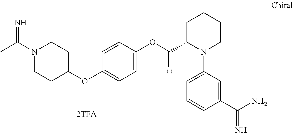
CC(N1CCC(OC2=CC=C(OC(C3N(C4=CC=CC(C(N)=N)=C4)CCCC3)=O)C=C2)CC1)=N
